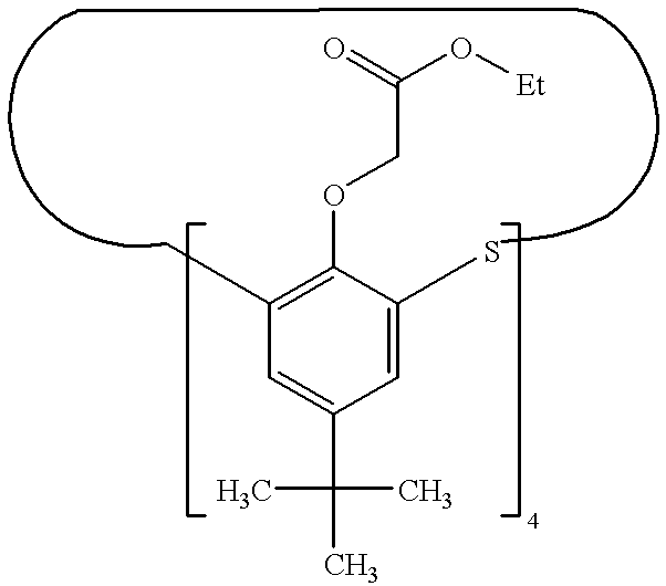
C1(OCC(O[Et])=O)=C(C)C=C(C(C)(C)C)C=C1S
